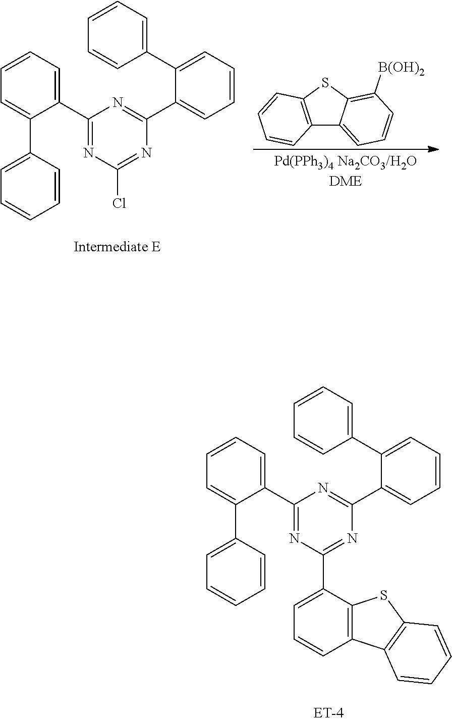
C1=CC=C(C2=NC(Cl)=NC(C3=CC=CC=C3C3=CC=CC=C3)=N2)C(C2=CC=CC=C2)=C1.C12=C(SC3=C([B(OH)2])C=CC=C13)C=CC=C2.C1=CC=C(C2=NC(C3=CC=CC4=C3SC3=C4C=CC=C3)=NC(C3=CC=CC=C3C3=CC=CC=C3)=N2)C(C2=CC=CC=C2)=C1
